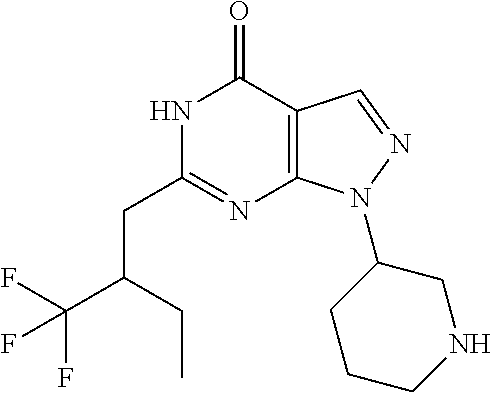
N1C(CC(C(F)(F)F)CC)=NC2=C(C1=O)C=NN2C1CCCNC1
